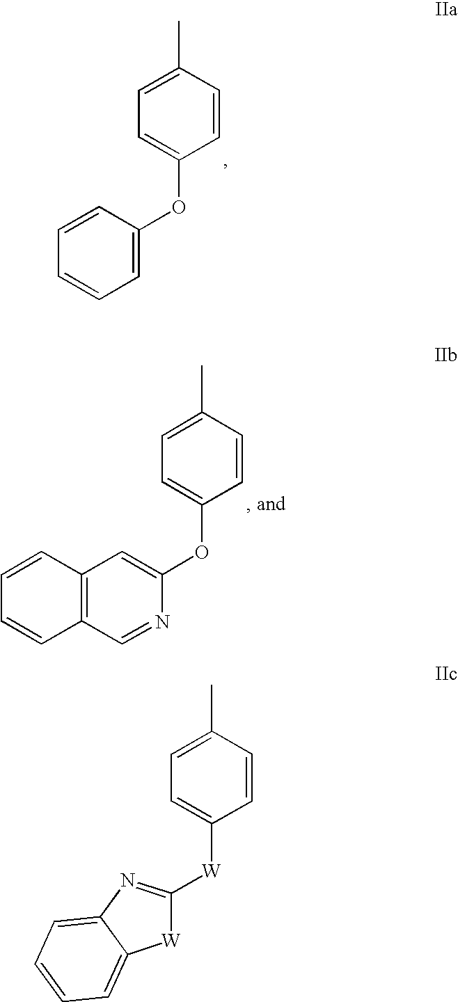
C1=C(C)C=CC(OC2=CC=CC=C2)=C1.C1=C(C)C=CC(OC2=CC3=C(C=N2)C=CC=C3)=C1.C1=C(C)C=CC([W]C2=NC3=CC=CC=C3[W]2)=C1
